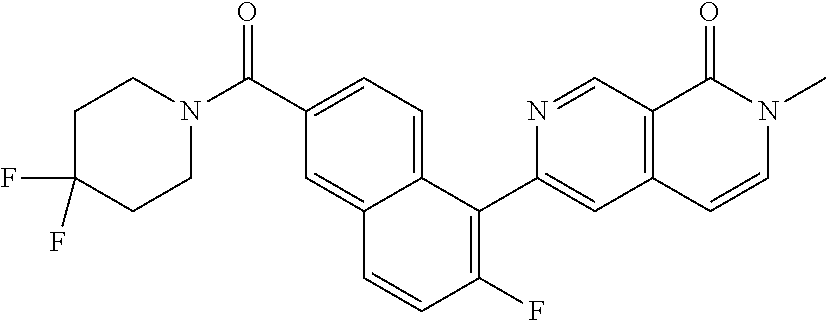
C1C(F)(F)CCN(C(C2=CC=C3C(=C2)C=CC(F)=C3C2=CC3=C(C=N2)C(=O)N(C)C=C3)=O)C1
